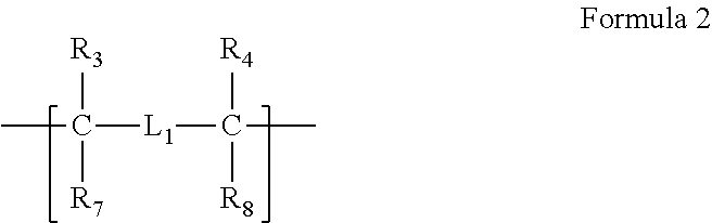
CC([L1]C(C)([R4])[R8])([R3])[R7]
